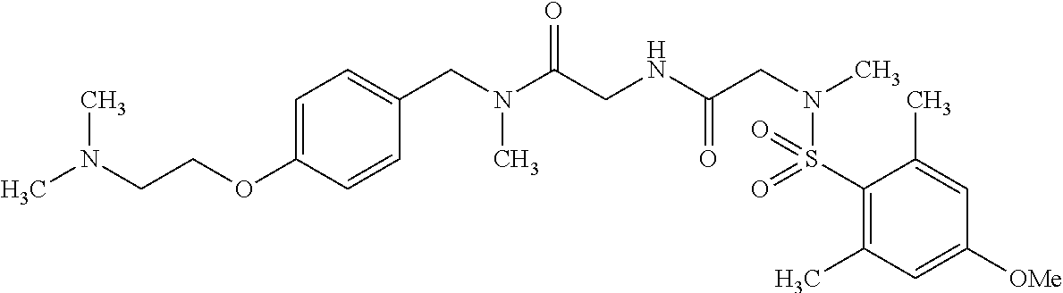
C1=C(OCCN(C)C)C=CC(CN(C(CNC(CN(C)S(=O)(=O)C2=C(C)C=C([OMe])C=C2C)=O)=O)C)=C1
